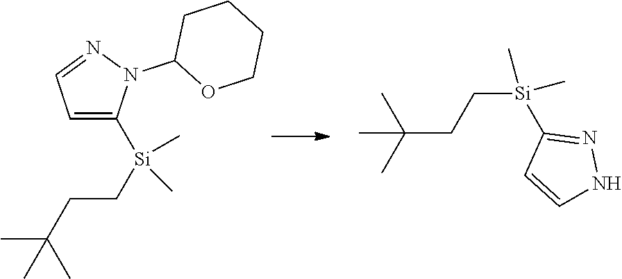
C1([Si](C)(C)CCC(C)(C)C)=CC=NN1C1OCCCC1.CC(C)(CC[Si](C)(C)C1=NNC=C1)C
